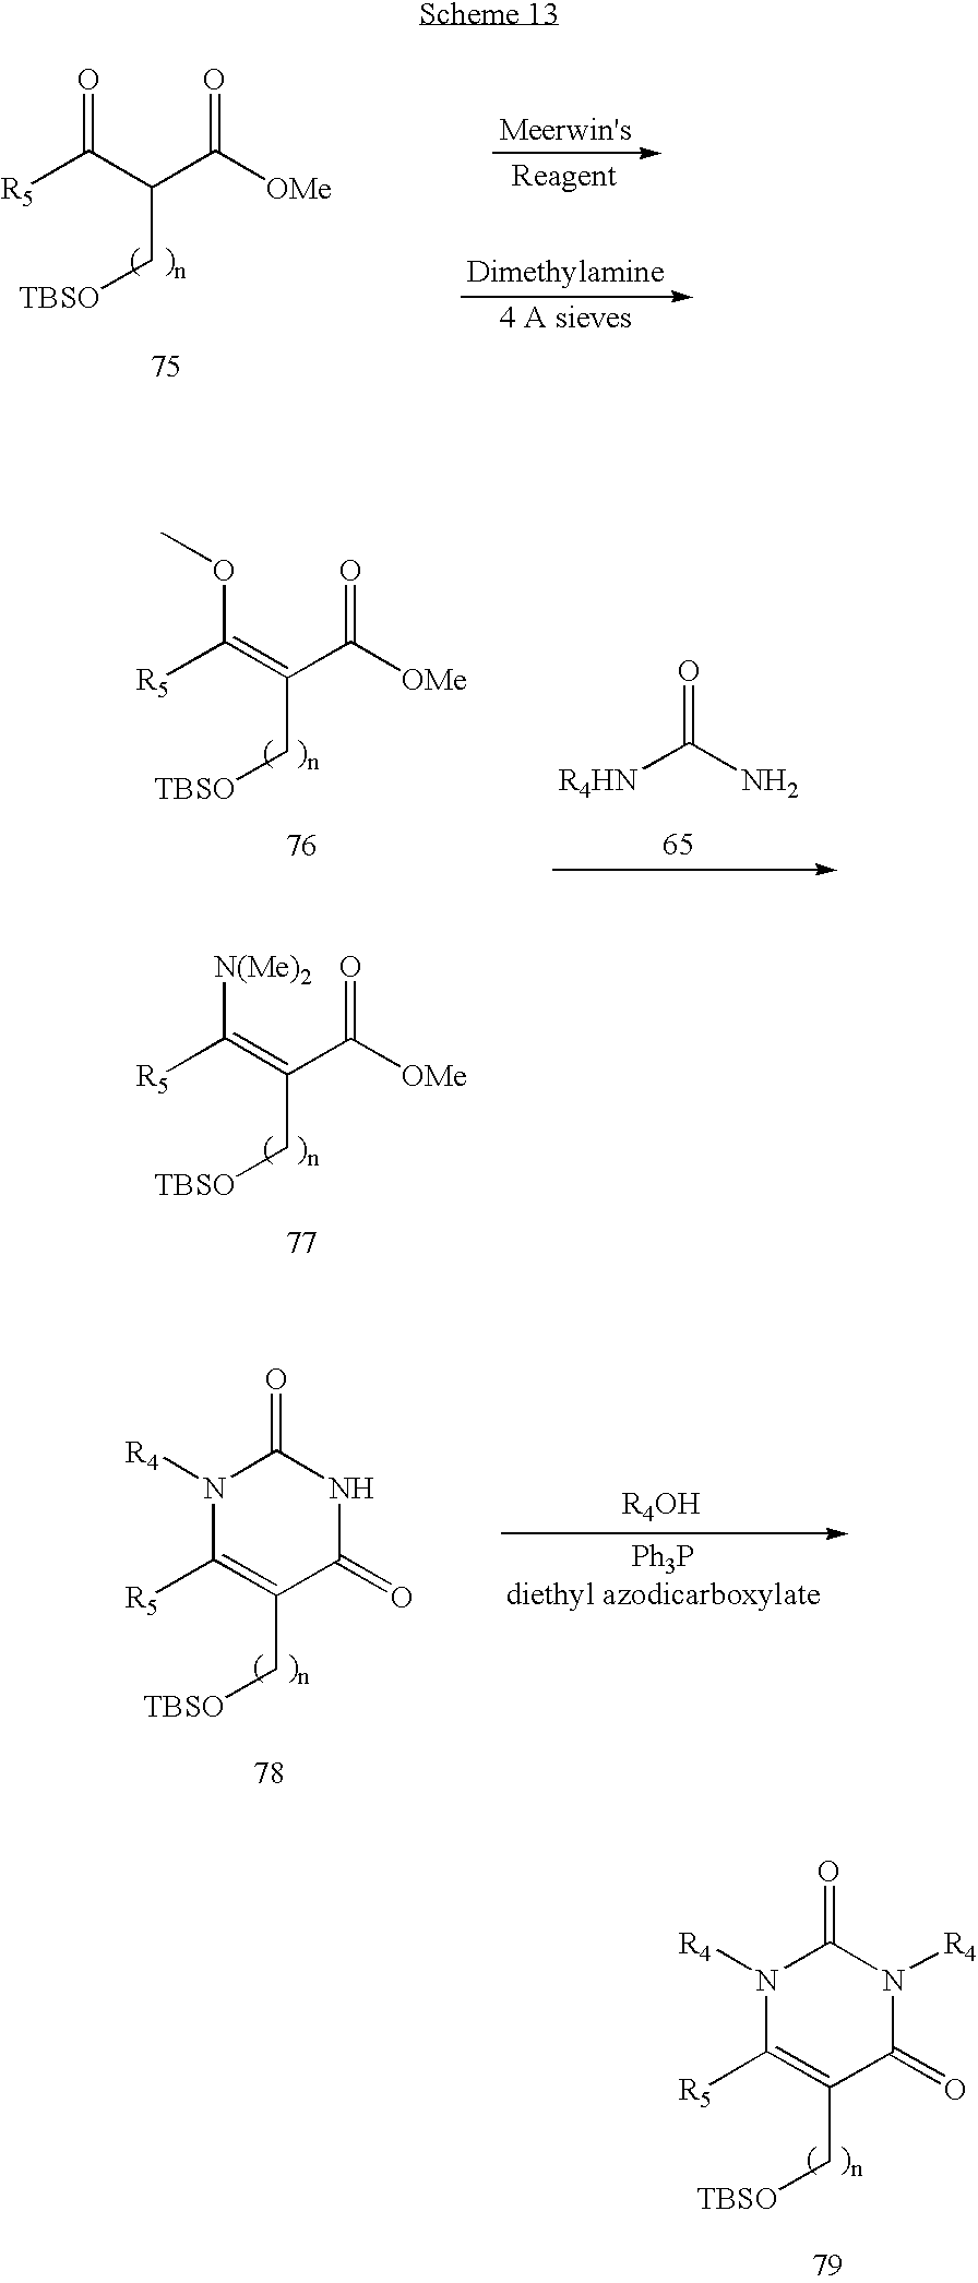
N1([R4])C(=O)N([R4])C([R5])=C(C[TBSO])C1=O.[R5]C(C(C([OMe])=O)C[TBSO])=O.COC(=C(C([OMe])=O)C[TBSO])[R5].[N(Me)2]C(=C(C([OMe])=O)C[TBSO])[R5].[R4HN]C(N)=O.N1C(=O)N([R4])C([R5])=C(C[TBSO])C1=O
